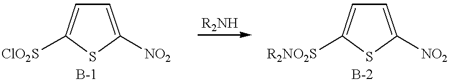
C1=C([NO2])SC([ClO2S])=C1.C1=C([NO2])SC([R2NO2S])=C1
